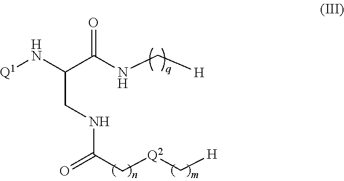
C(CNC(C[Q2]C[H])=O)(C(NC[H])=O)N[Q1]
